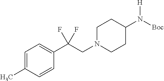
C1=C(C)C=CC(C(CN2CCC(N([Boc])[H])CC2)(F)F)=C1
